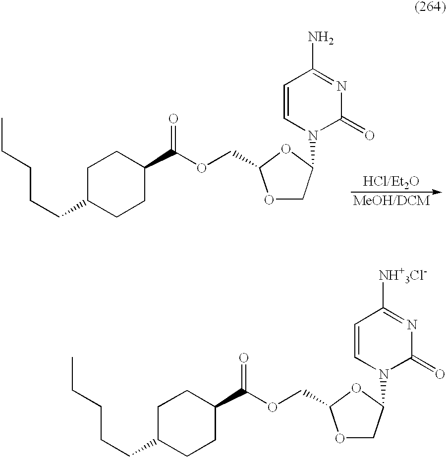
CCCCCC1CCC(C(OCC2OCC(N3C(=O)N=C([NH+3Cl-])C=C3)O2)=O)CC1.CCCCCC1CCC(C(OCC2OCC(N3C(=O)N=C(N)C=C3)O2)=O)CC1.[MeOH/DCM]
